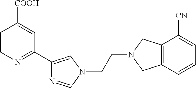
C1=CN=C(C2=CN(CCN3CC4=C(C3)C=CC=C4[CN])C=N2)C=C1[COOH]
